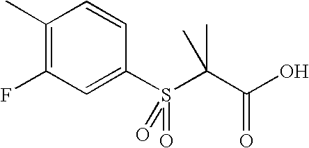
C1(C)=C(F)C=C(S(=O)(=O)C(C(O)=O)(C)C)C=C1
